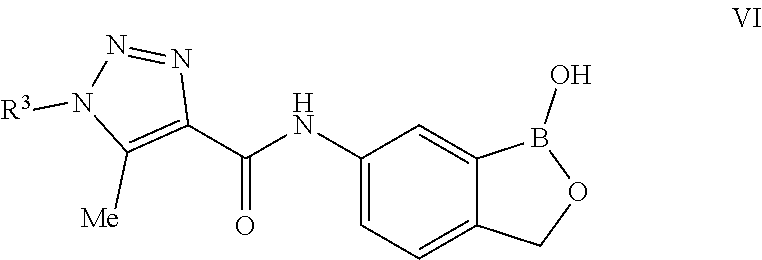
C(=O)(C1=C([Me])N([R3])N=N1)NC1=CC=C2C(=C1)B(O)OC2
